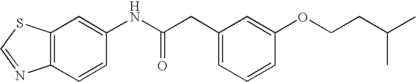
C12=C(C=C(NC(CC3=CC=CC(OCCC(C)C)=C3)=O)C=C1)SC=N2
